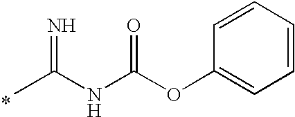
*.CC(NC(OC1=CC=CC=C1)=O)=N
